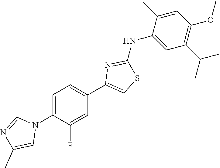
C1(N2C=NC(C)=C2)=CC=C(C2=CSC(NC3=CC(C(C)C)=C(OC)C=C3C)=N2)C=C1F
